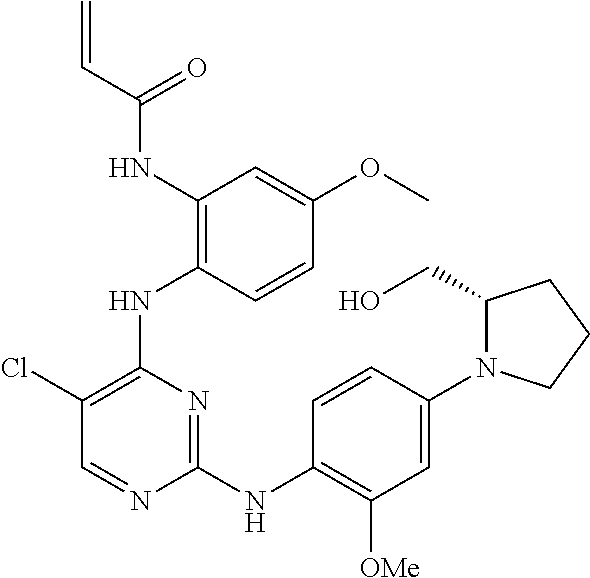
N(C1=C(NC2=C(Cl)C=NC(NC3=C([OMe])C=C(N4C(CO)CCC4)C=C3)=N2)C=CC(OC)=C1)C(C=C)=O
